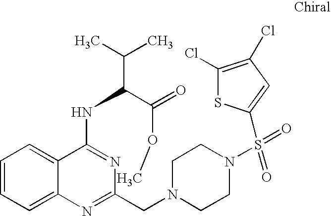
C1=CC=C2C(=C1)C(NC(C(C)C)C(=O)OC)=NC(CN1CCN(S(=O)(=O)C3=CC(Cl)=C(Cl)S3)CC1)=N2
